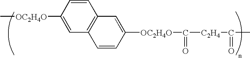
C[OC2H4O]C1=CC2=C(C=C1)C=C([OC2H4O]C([C2H4]C(C)=O)=O)C=C2
